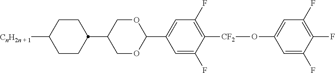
C1CC(C2COC(C3=CC(F)=C([CF2]OC4=CC(F)=C(F)C(F)=C4)C(F)=C3)OC2)CCC1[CnH2n + 1]
